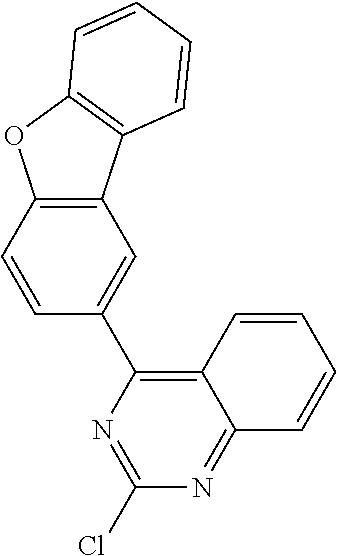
C12=C(C3=CC4=C(C=C3)OC3=C4C=CC=C3)N=C(Cl)N=C1C=CC=C2
